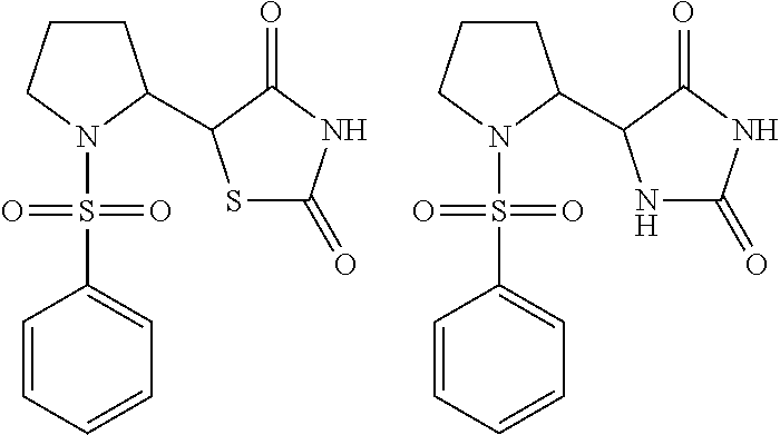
C1=CC=CC=C1S(=O)(=O)N1C(C2SC(=O)NC2=O)CCC1.C1=CC=CC=C1S(=O)(=O)N1C(C2NC(=O)NC2=O)CCC1
